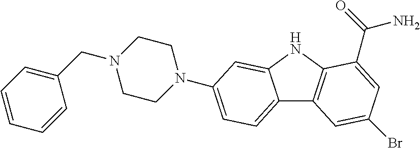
C12=CC=C(N3CCN(CC4=CC=CC=C4)CC3)C=C1NC1=C2C=C(Br)C=C1C(=O)N
